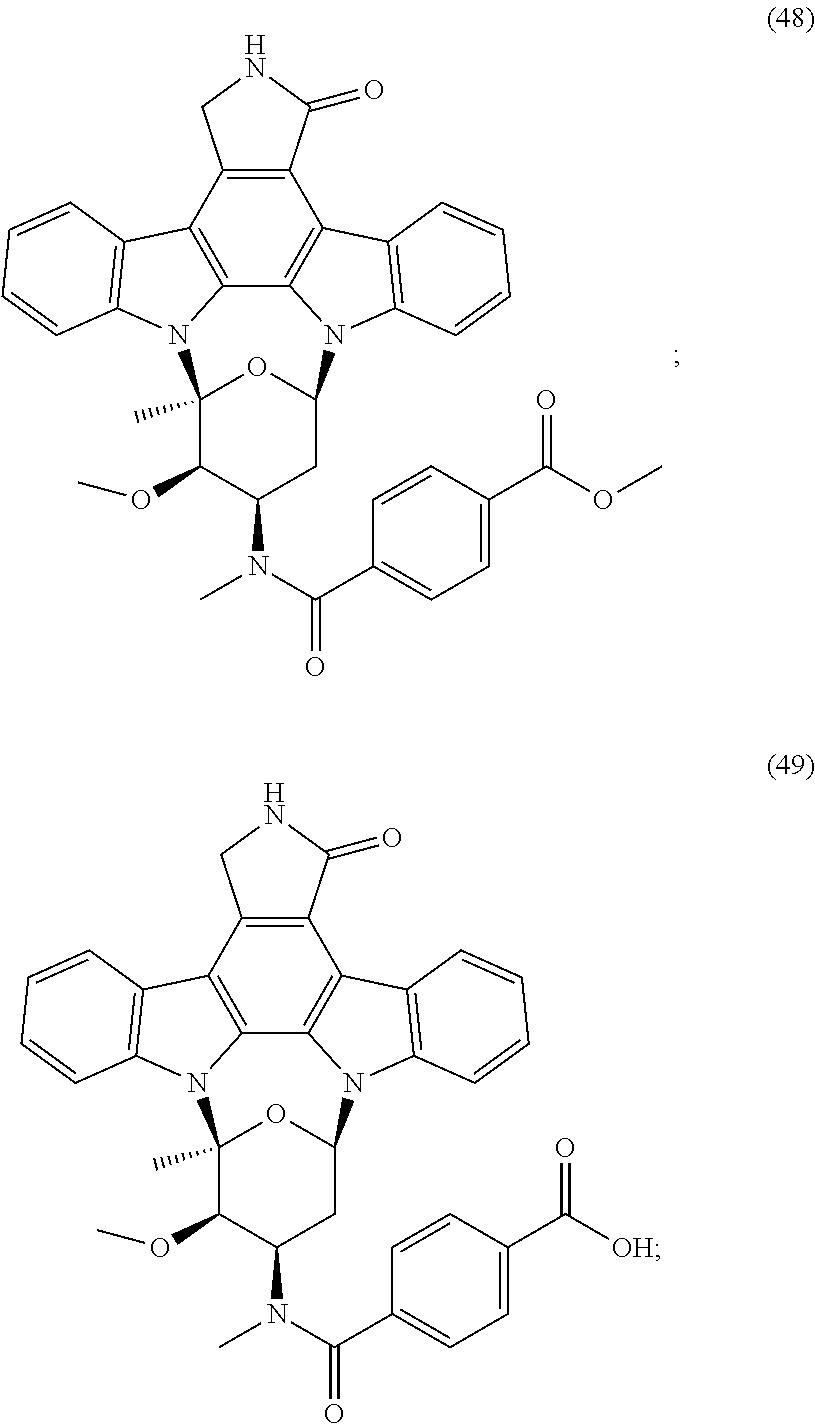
C12=C(C3=C4C5=C1C1=C(N5C5CC(N(C)C(=O)C6=CC=C(C([OH])=O)C=C6)C(OC)C(C)(N4C4=C3C=CC=C4)O5)C=CC=C1)CNC2=O.C12=C(C3=C4C5=C1C1=C(N5C5CC(N(C)C(=O)C6=CC=C(C(OC)=O)C=C6)C(OC)C(C)(N4C4=C3C=CC=C4)O5)C=CC=C1)CNC2=O
